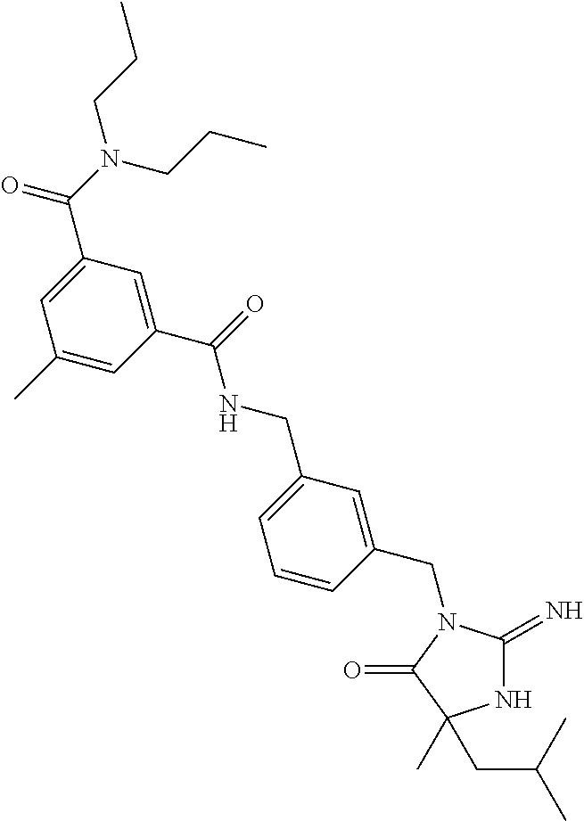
N1C(=N)N(CC2=CC(CNC(C3=CC(C(N(CCC)CCC)=O)=CC(C)=C3)=O)=CC=C2)C(=O)C1(C)CC(C)C
